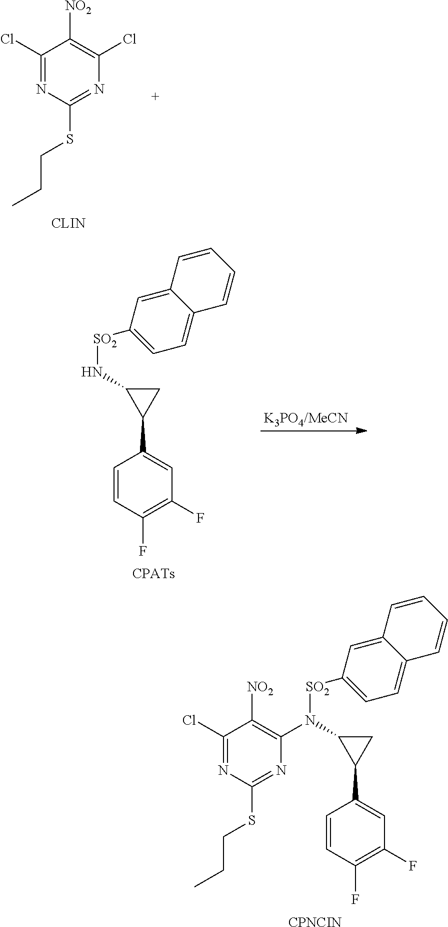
C1=CC(F)=C(F)C=C1C1CC1N([SO2]C1=CC=C2C(=C1)C=CC=C2)C1=C([NO2])C(Cl)=NC(SCCC)=N1.[CPNCIN].C1(Cl)=NC(SCCC)=NC(Cl)=C1[NO2].C1=CC(F)=C(F)C=C1C1CC1N[SO2]C1=CC=C2C(=C1)C=CC=C2
